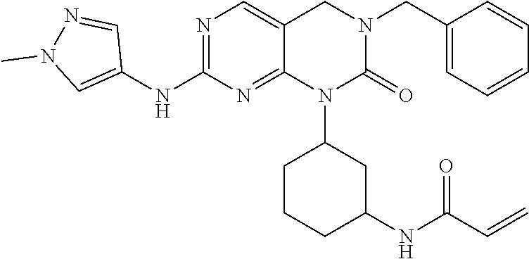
N1=C(NC2=CN(C)N=C2)N=C2C(=C1)CN(CC1=CC=CC=C1)C(=O)N2C1CCCC(NC(=O)C=C)C1
